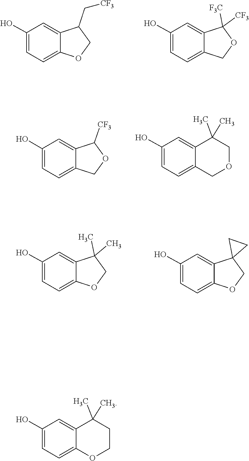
OC1=CC=C2C(=C1)C([F3C])([CF3])OC2.OC1=CC=C2C(=C1)C(C[CF3])CO2.C1(O)=CC=C2C(=C1)C([CF3])OC2.C1=C(O)C=C2C(=C1)COCC2(C)C.OC1=CC=C2C(=C1)C(C)(C)CO2.OC1=CC=C2C(=C1)C1(CC1)CO2.OC1=CC=C2C(=C1)C(C)(C)CCO2
